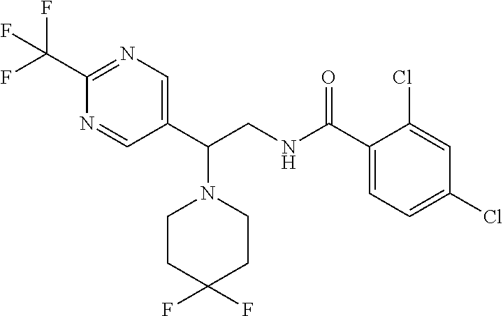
C1(C(CNC(C2=CC=C(Cl)C=C2Cl)=O)N2CCC(F)(F)CC2)=CN=C(C(F)(F)F)N=C1
